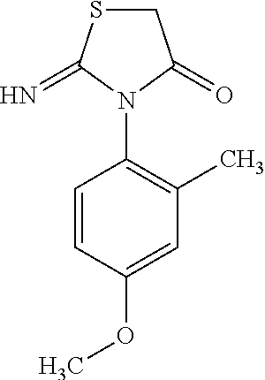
C1SC(=N)N(C2=C(C)C=C(OC)C=C2)C1=O
